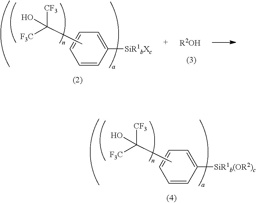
C1([SiR1b(OR2)c])=CC=CC=C1.CC([F3C])([CF3])O.C1([SiR1bXc])=CC=CC=C1.CC([F3C])([CF3])O.[R2OH]
